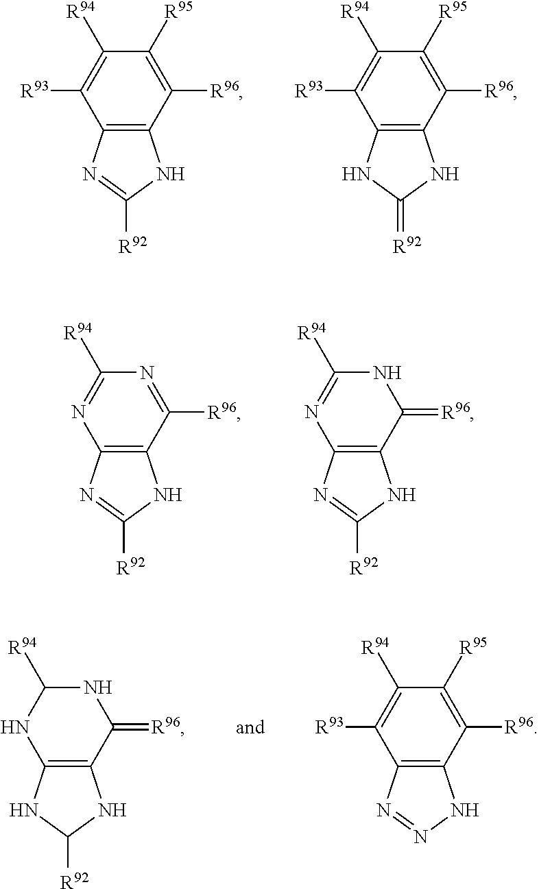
C12=C(C([R96])=C([R95])C([R94])=C1[R93])NC([R92])=N2.C12=C(C([R96])=C([R95])C([R94])=C1[R93])NC(=[R92])N2.C12=C(C([R96])=NC([R94])=N1)NC([R92])=N2.C12=C(C(=[R96])NC([R94])=N1)NC([R92])=N2.C12=C(C(=[R96])NC([R94])N1)NC([R92])N2.C12=C(C([R96])=C([R95])C([R94])=C1[R93])NN=N2
